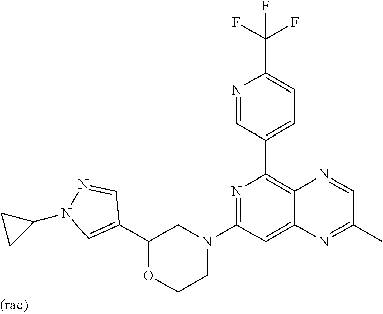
C1(C2=CN(C3CC3)N=C2)OCCN(C2=NC(C3=CC=C(C(F)(F)F)N=C3)=C3C(=C2)N=C(C)C=N3)C1
